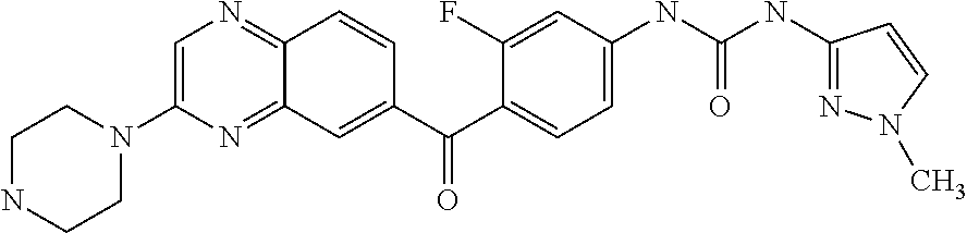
C1=C(N2CCNCC2)N=C2C(=N1)C=CC(C(C1=CC=C(NC(NC3=NN(C)C=C3)=O)C=C1F)=O)=C2
